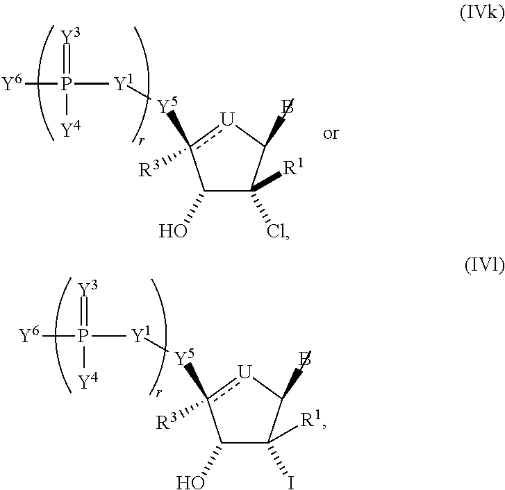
C1(O)C(I)([R1])C(B)[U]c1([Y5][Y1]P([Y6])(=[Y3])[Y4])[R3].C1(O)C(Cl)([R1])C(B)[U]c1([Y5][Y1]P([Y6])(=[Y3])[Y4])[R3]
